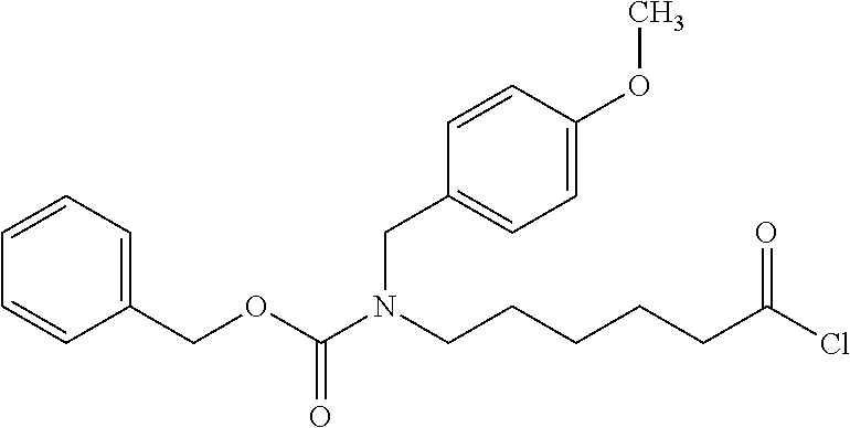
C1=CC=C(COC(N(CCCCCC(=O)Cl)CC2=CC=C(OC)C=C2)=O)C=C1
